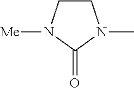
C1CN([Me])C(=O)N1C
